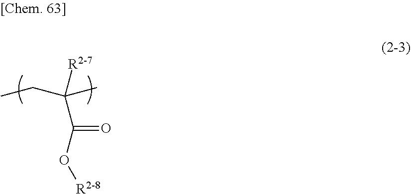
CCC(C)([R2-7])C(=O)O[R2-8]
